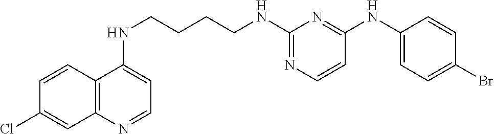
C1=CC2=C(C=C1Cl)N=CC=C2NCCCCNC1=NC=CC(NC2=CC=C(Br)C=C2)=N1
